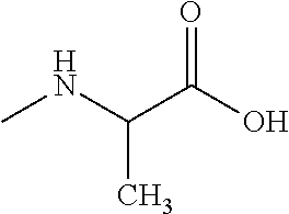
CNC(C(O)=O)C
